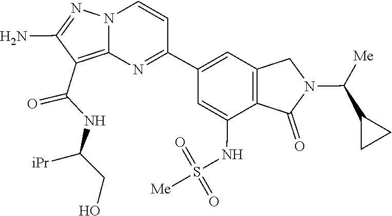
C1(N)=NN2C(=C1C(NC([iPr])CO)=O)N=C(C1=CC3=C(C(NS(=O)(=O)[Me])=C1)C(=O)N(C(C1CC1)[Me])C3)C=C2
